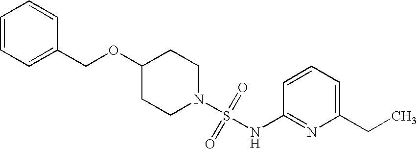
C1(OCC2=CC=CC=C2)CCN(S(=O)(=O)NC2=NC(CC)=CC=C2)CC1
